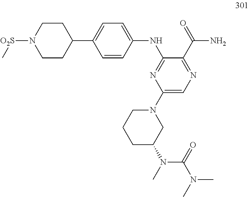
[O2S](N1CCC(C2=CC=C(NC3=NC(N4CCCC(N(C(N(C)C)=O)C)C4)=CN=C3C(=O)N)C=C2)CC1)C
